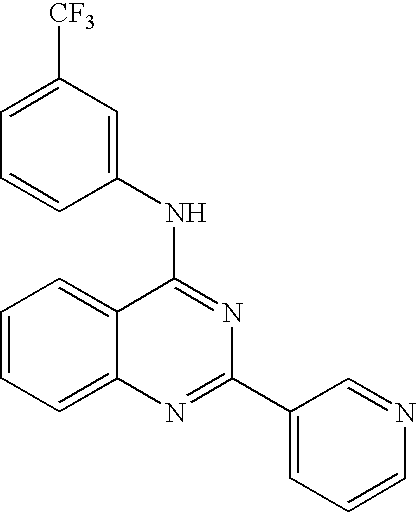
C1=CC=C2C(=C1)C(NC1=CC([CF3])=CC=C1)=NC(C1=CC=CN=C1)=N2
